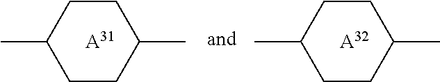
[A31].CC1CCC(C)CC1.[A32].CC1CCC(C)CC1
